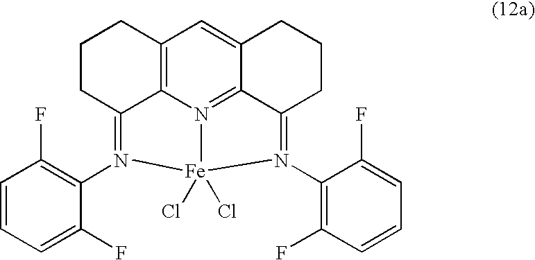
C12=C3N4=C5C(=C1)CCCC5=N(C1=C(F)C=CC=C1F)[Fe]4(Cl)(Cl)N(C1=C(F)C=CC=C1F)=C3CCC2
